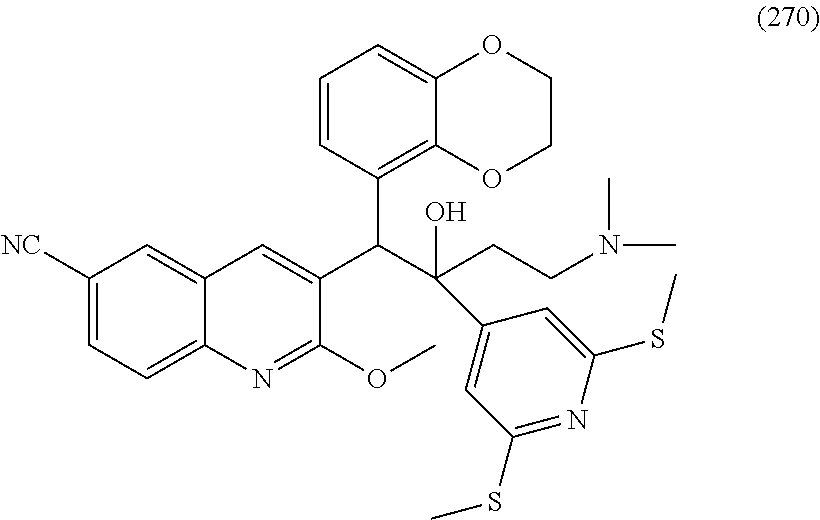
C1([NC])=CC=C2C(=C1)C=C(C(C(CCN(C)C)(O)C1=CC(SC)=NC(SC)=C1)C1=C3C(=CC=C1)OCCO3)C(OC)=N2
